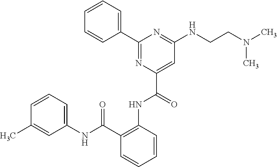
C1=CC=C(C2=NC(C(NC3=C(C(NC4=CC=CC(C)=C4)=O)C=CC=C3)=O)=CC(NCCN(C)C)=N2)C=C1
